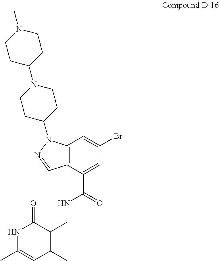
N1C(C)=CC(C)=C(CNC(C2=CC(Br)=CC3=C2C=NN3C2CCN(C3CCN(C)CC3)CC2)=O)C1=O
